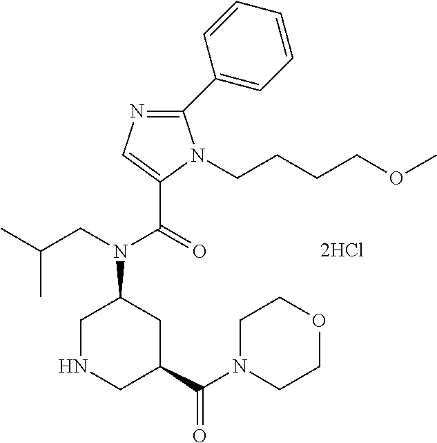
C1NCC(C(N2CCOCC2)=O)CC1N(CC(C)C)C(=O)C1=CN=C(C2=CC=CC=C2)N1CCCCOC
